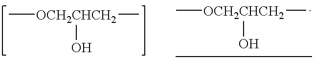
C[OCH2CHCH2](C)O.C[OCH2CHCH2](C)O
